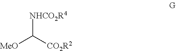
[NHCO2R4]C([CO2R2])[MeO]
